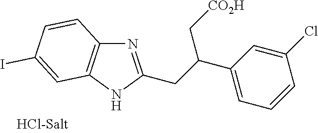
N1=C(CC(C2=CC=CC(Cl)=C2)C[CO2H])NC2=C1C=CC(I)=C2
